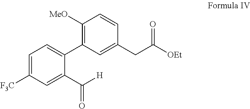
C1([MeO])=C(C2=CC=C([F3C])C=C2C(=O)[H])C=C(CC([OEt])=O)C=C1
